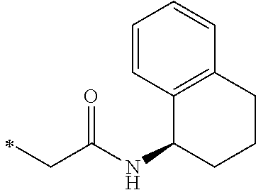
C1=CC2=C(C=C1)CCCC2NC(CC)=O
